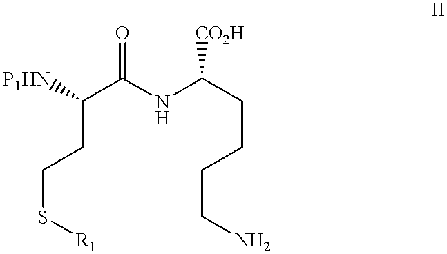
C(CCS[R1])(C(NC(CCCCN)[CO2H])=O)[P1HN]
